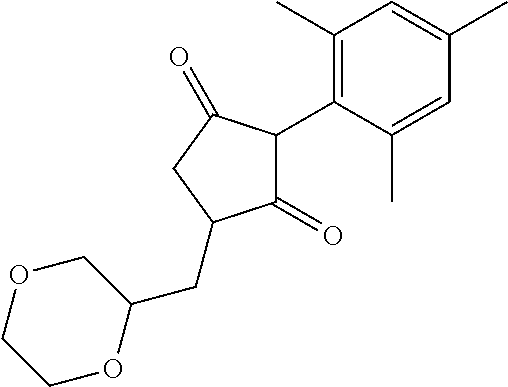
C1(=O)C(C2=C(C)C=C(C)C=C2C)C(=O)CC1CC1COCCO1
